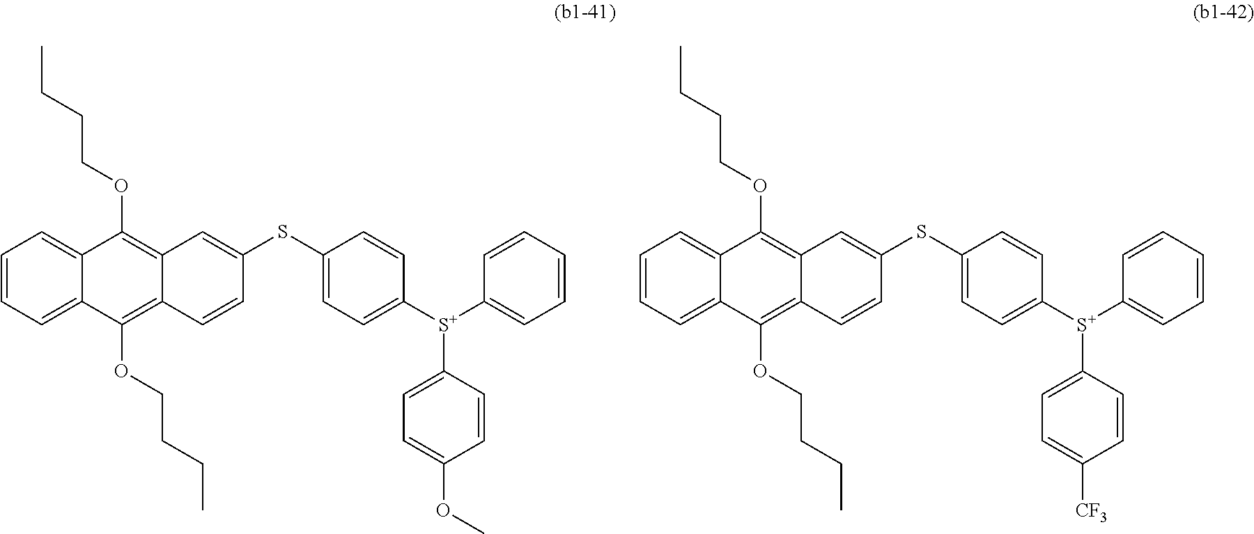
C1=CC=C2C(=C1)C(OCCCC)=C1C(=C2OCCCC)C=CC(SC2=CC=C([S+](C3=CC=CC=C3)C3=CC=C(OC)C=C3)C=C2)=C1.C1=CC=C2C(=C1)C(OCCCC)=C1C(=C2OCCCC)C=CC(SC2=CC=C([S+](C3=CC=CC=C3)C3=CC=C([CF3])C=C3)C=C2)=C1
